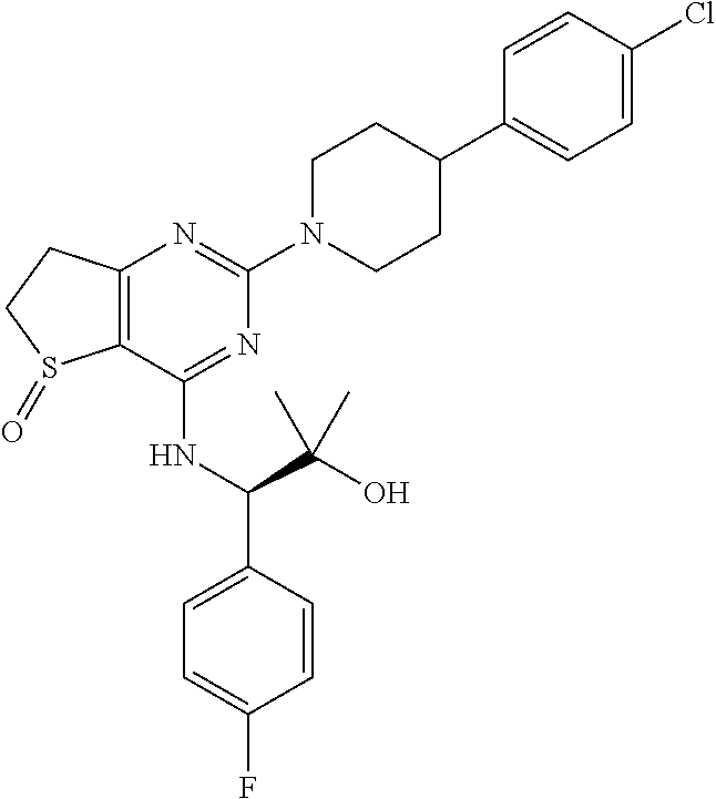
N1=C(NC(C(O)(C)C)C2=CC=C(F)C=C2)C2=C(N=C1N1CCC(C3=CC=C(Cl)C=C3)CC1)CCS2=O
